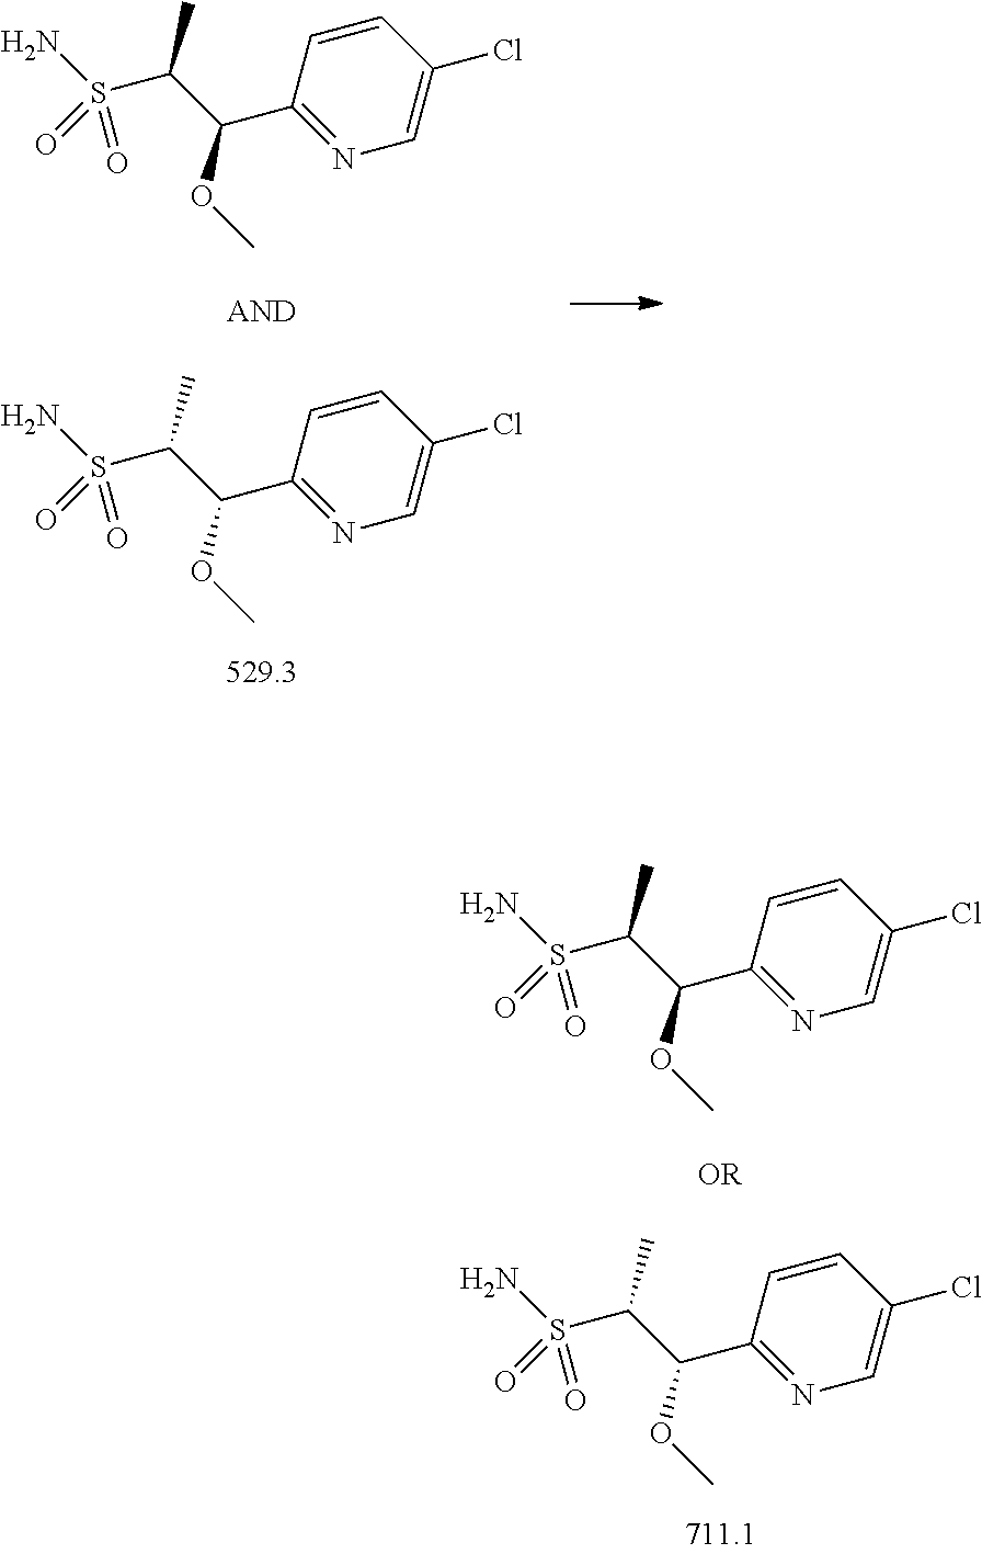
C(S(=O)(=O)N)(C(OC)C1=NC=C(Cl)C=C1)C.C(S(=O)(=O)N)(C(OC)C1=NC=C(Cl)C=C1)C.C(S(=O)(=O)N)(C(OC)C1=NC=C(Cl)C=C1)C.C(S(=O)(=O)N)(C(OC)C1=NC=C(Cl)C=C1)C
